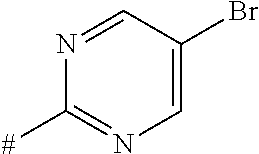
N1=CC(Br)=CN=C1[#]
